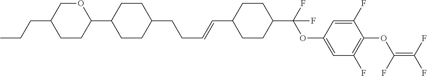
C1CC(C(F)(OC2=CC(F)=C(OC(=C(F)F)F)C(F)=C2)F)CCC1C=CCCC1CCC(C2OCC(CCC)CC2)CC1
